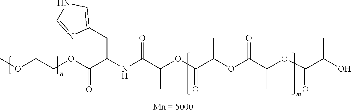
COCCOC(C(NC(C(OC(C(OC(C(OC(C(O)C)=O)C)=O)C)=O)C)=O)CC1=CNC=N1)=O
